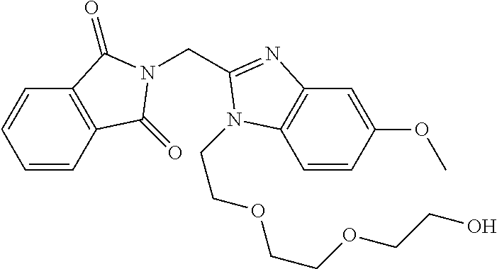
C1=CC2=C(C=C1)C(=O)N(CC1=NC3=C(C=CC(OC)=C3)N1CCOCCOCCO)C2=O
